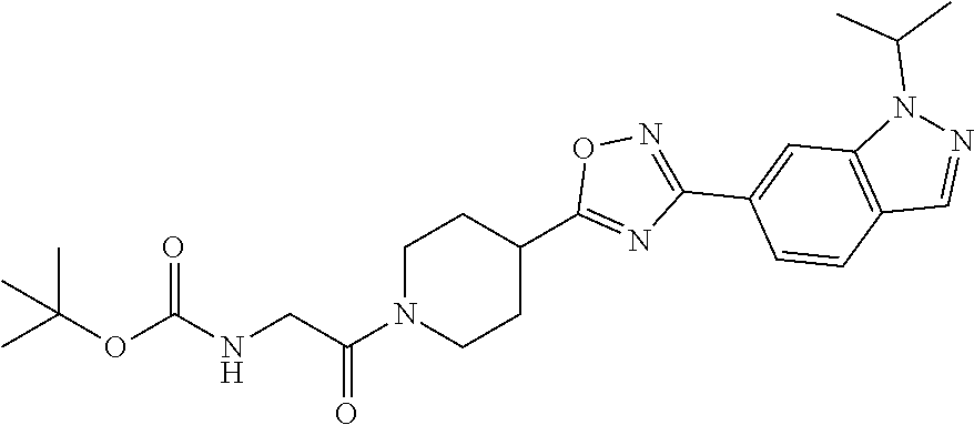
CC(OC(NCC(N1CCC(C2=NC(C3=CC4=C(C=C3)C=NN4C(C)C)=NO2)CC1)=O)=O)(C)C
